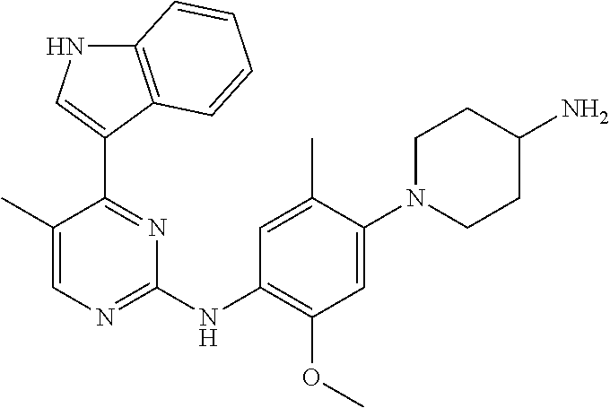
C1(C)=CN=C(NC2=C(OC)C=C(N3CCC(N)CC3)C(C)=C2)N=C1C1=CNC2=C1C=CC=C2
